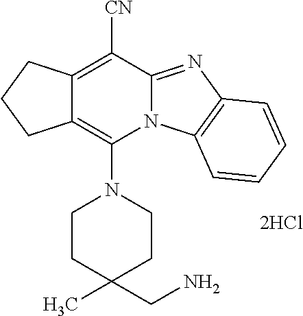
[2HCl].C12=C([CN])C3=NC4=C(N3C(N3CCC(C)(CN)CC3)=C1CCC2)C=CC=C4
